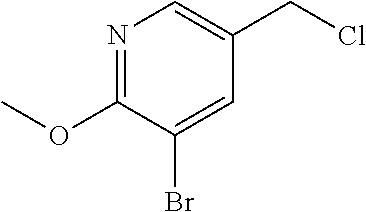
C1(OC)=NC=C(CCl)C=C1Br
